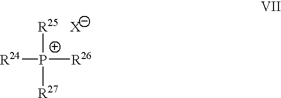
[R24][P+]([R25])([R27])[R26].[X]
